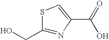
S1C(CO)=NC(C(=O)O)=C1
